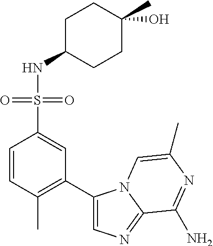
C1=CC(C)=C(C2=CN=C3N2C=C(C)N=C3N)C=C1S(NC1CCC(O)(C)CC1)(=O)=O
